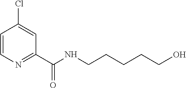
C1=CN=C(C(NCCCCCO)=O)C=C1Cl
